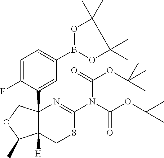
C1=C(F)C(C23C([H])(CSC(N(C(=O)OC(C)(C)C)C(=O)OC(C)(C)C)=N2)C(C)OC3)=CC(B2OC(C)(C)C(C)(C)O2)=C1
